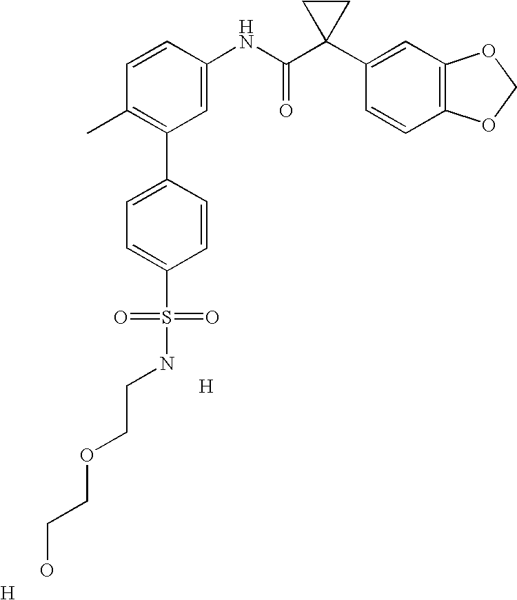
[H].C1=CC(NC(C2(C3=CC4=C(C=C3)OCO4)CC2)=O)=CC(C2=CC=C(S(=O)(=O)NCCOCCO)C=C2)=C1C.[H]
